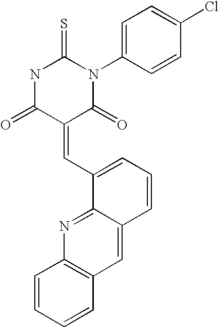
N1C(=O)C(=CC2=CC=CC3=CC4=C(N=C23)C=CC=C4)C(=O)N(C2=CC=C(Cl)C=C2)C1=S
